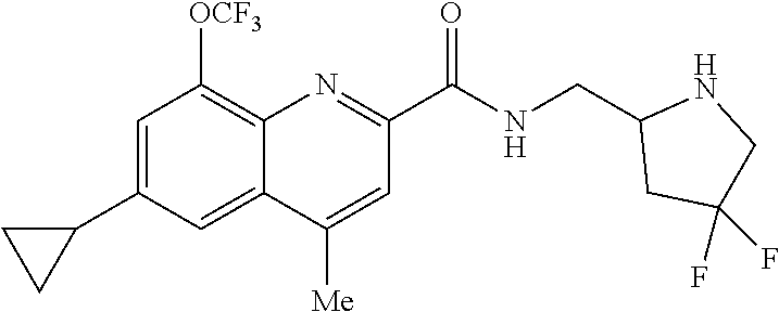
C1=C(C2CC2)C=C2C(=C1[OCF3])N=C(C(NCC1CC(F)(F)CN1)=O)C=C2[Me]
